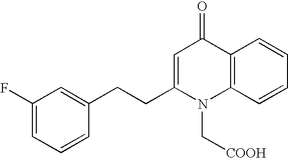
C1(F)=CC=CC(CCC2=CC(=O)C3=C(N2C[COOH])C=CC=C3)=C1
